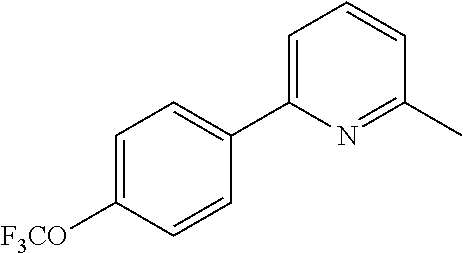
C1=C([F3CO])C=CC(C2=CC=CC(C)=N2)=C1
